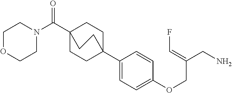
C1(C23CCC(C(N4CCOCC4)=O)(CC2)CC3)=CC=C(OCC(CN)=CF)C=C1
